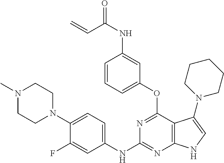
C1(NC2=NC3=C(C(OC4=CC=CC(NC(C=C)=O)=C4)=N2)C(N2CCCCC2)=CN3)=CC=C(N2CCN(C)CC2)C(F)=C1
